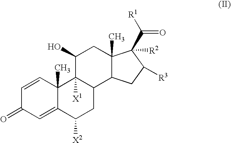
C1=C2C(C)(C=CC1=O)C1([X1])C(CC2[X2])C2C(C)(CC1O)C(C(=O)[R1])([R2])C([R3])C2
